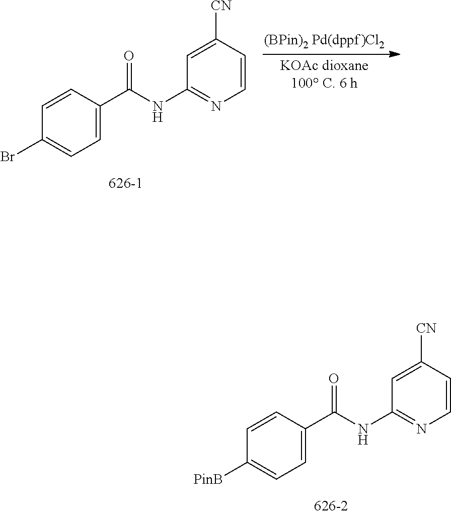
C1=C([CN])C=CN=C1NC(=O)C1=CC=C([PinB])C=C1.C1=C([CN])C=CN=C1NC(=O)C1=CC=C(Br)C=C1
